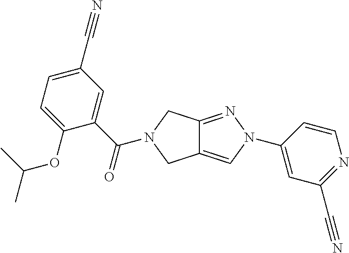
C12=NN(C3=CC(C#N)=NC=C3)C=C1CN(C(C1=CC(C#N)=CC=C1OC(C)C)=O)C2
